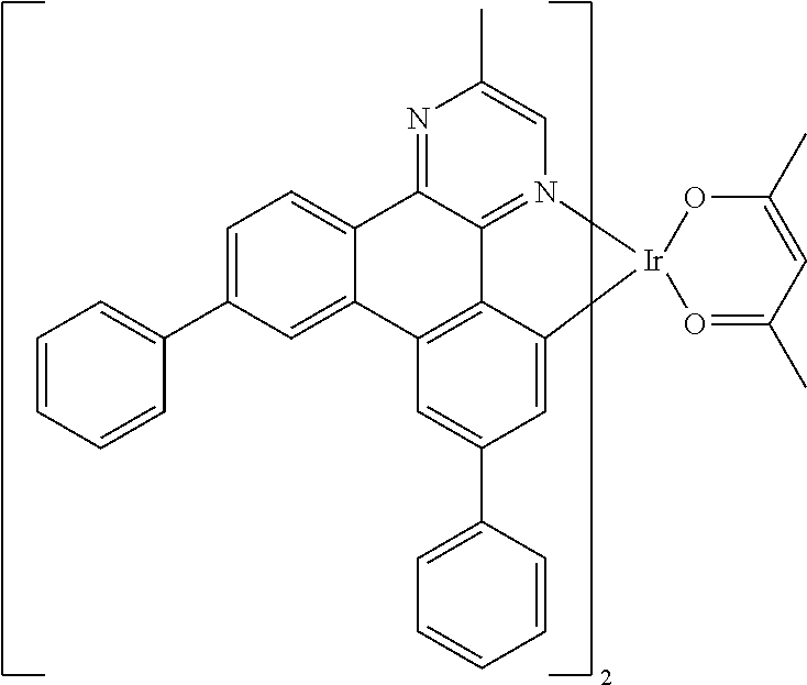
C1=C(C2=CC=CC=C2)C=C2C(=C1)C1=NC(C)=CN3=C1C1=C2C=C(C2=CC=CC=C2)C=C1[Ir]31O=C(C)C=C(C)O1
